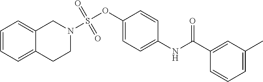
C1=CC=C2C(=C1)CN(S(OC1=CC=C(NC(C3=CC(C)=CC=C3)=O)C=C1)(=O)=O)CC2
